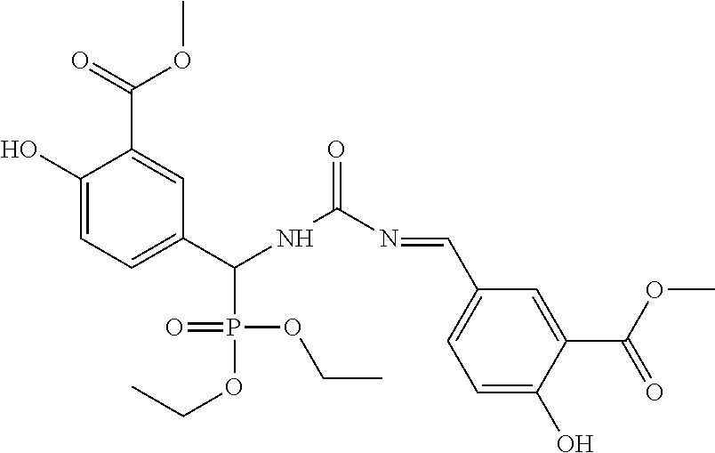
C1(O)=CC=C(C(NC(N=CC2=CC=C(O)C(C(OC)=O)=C2)=O)P(OCC)(OCC)=O)C=C1C(=O)OC
